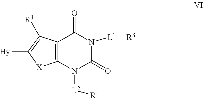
C12=C(N([L2][R4])C(=O)N([L1][R3])C1=O)[X]C([Hy])=C2[R1]
